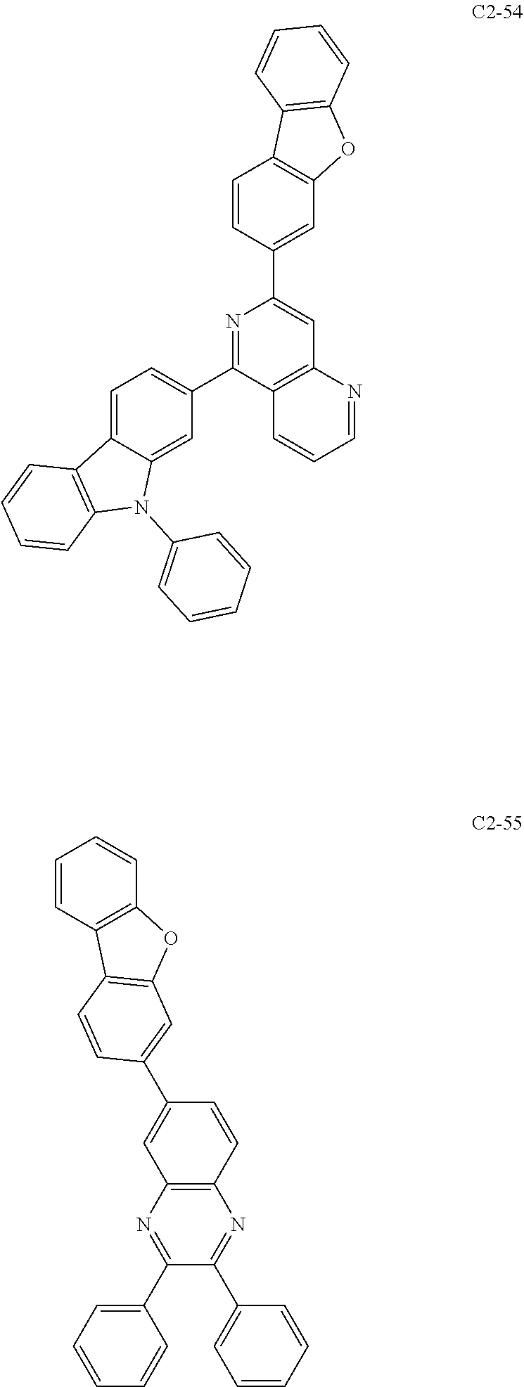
N1=C(C2=CC=C3C(=C2)N(C2=CC=CC=C2)C2=C3C=CC=C2)C2=C(C=C1C1=CC3=C(C=C1)C1=C(O3)C=CC=C1)N=CC=C2.C12=C(N=C(C3=CC=CC=C3)C(C3=CC=CC=C3)=N1)C=C(C1=CC3=C(C=C1)C1=C(O3)C=CC=C1)C=C2
